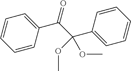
C1(C(C(C2=CC=CC=C2)(OC)OC)=O)=CC=CC=C1
